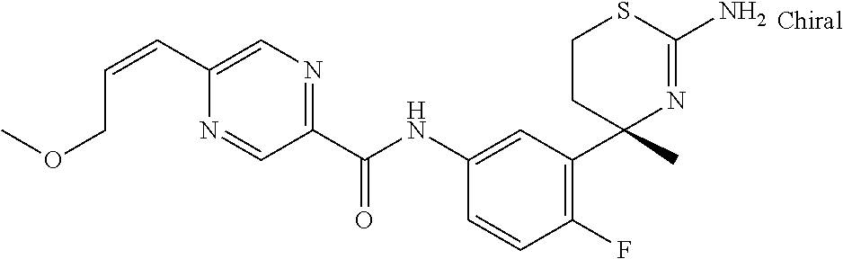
C1(NC(C2=NC=C(C=CCOC)N=C2)=O)=CC(C2(C)N=C(N)SCC2)=C(F)C=C1
